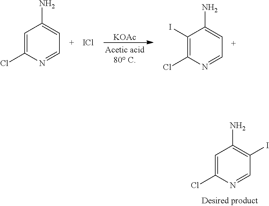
C1=C(Cl)N=CC(I)=C1N.[KOAc].C1=C(Cl)N=CC=C1N.[ICl].C1(I)=C(Cl)N=CC=C1N
